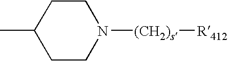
C1CN([(CH2)s][R412])CCC1C
